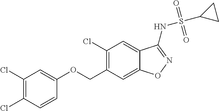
C(C1=C(Cl)C=C2C(=C1)ON=C2NS(C1CC1)(=O)=O)OC1=CC(Cl)=C(Cl)C=C1
